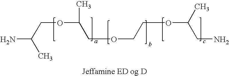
NC(COC(C)COCCOC(C)CN)C
